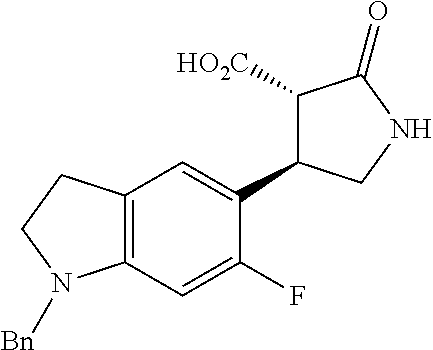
C1(C2=CC3=C(C=C2F)N([Bn])CC3)C([HO2C])C(=O)NC1
